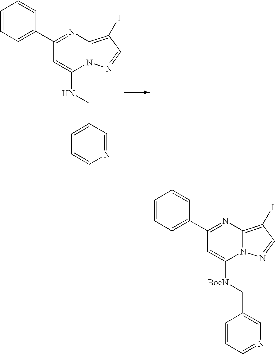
N12C(=C(I)C=N1)N=C(C1=CC=CC=C1)C=C2NCC1=CC=CN=C1.N12C(=C(I)C=N1)N=C(C1=CC=CC=C1)C=C2[BocN]CC1=CN=CC=C1
